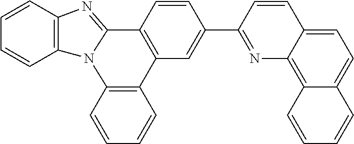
C1=CC2=C(C=C1)N1C(=NC3=C1C=CC=C3)C1=C2C=C(C2=NC3=C4C(=CC=C3C=C2)C=CC=C4)C=C1
